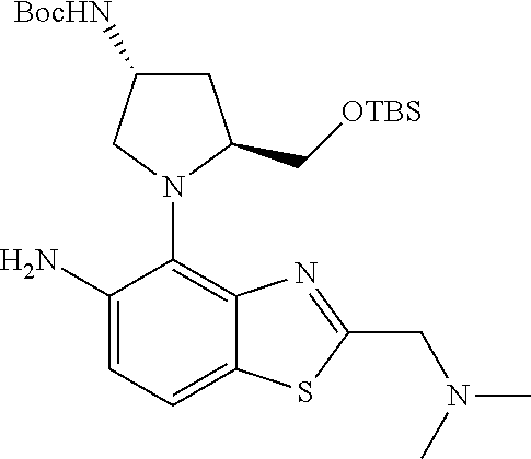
NC1=CC=C2C(=C1N1C(C[OTBS])CC([BocHN])C1)N=C(CN(C)C)S2
